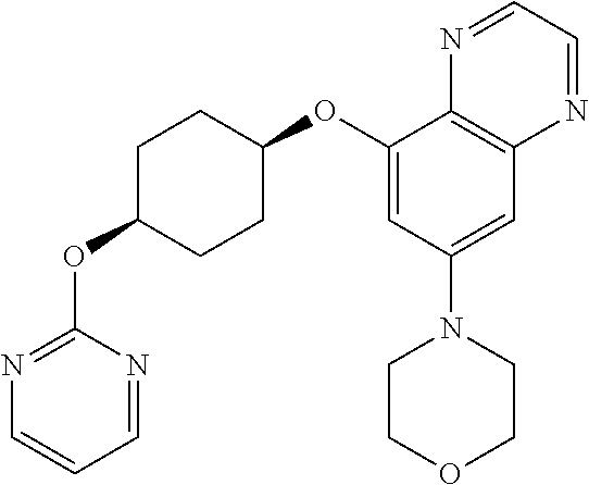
C1=NC(OC2CCC(OC3=CC(N4CCOCC4)=CC4=C3N=CC=N4)CC2)=NC=C1
